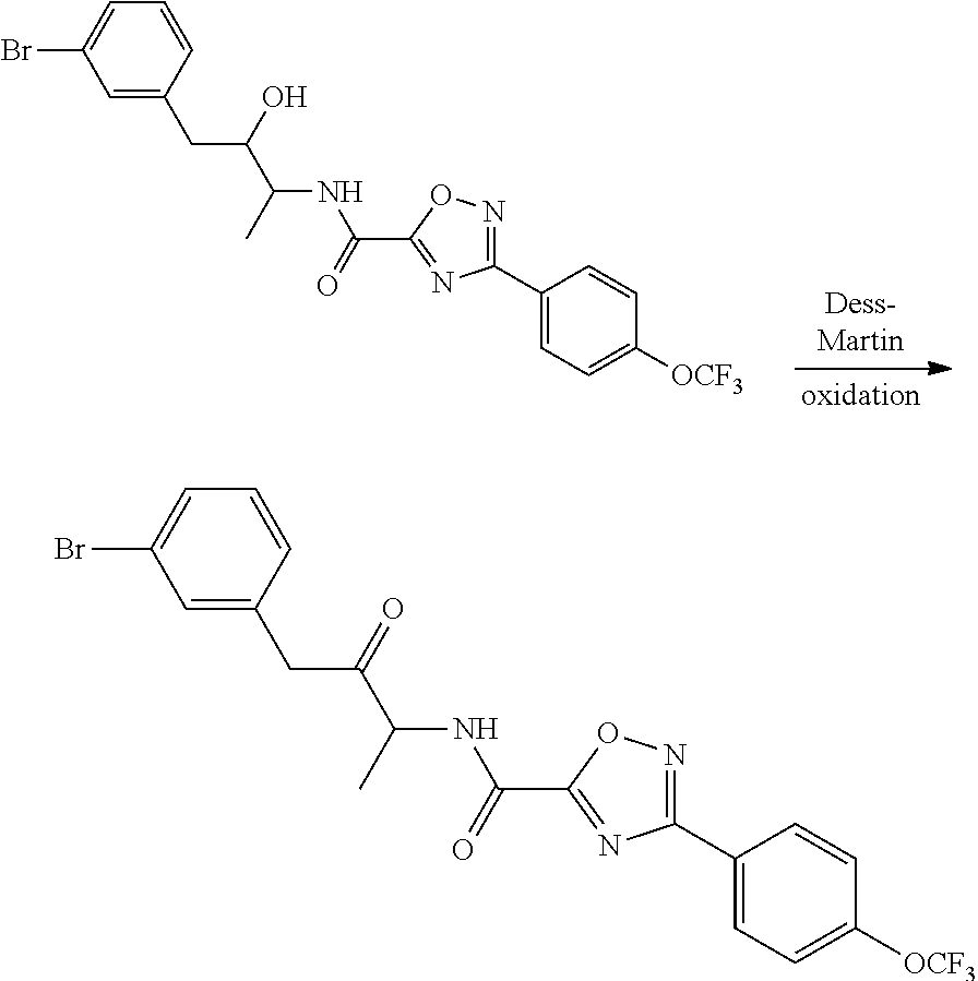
C1(C2=CC=C([OCF3])C=C2)=NOC(C(=O)NC(C(=O)CC2=CC(Br)=CC=C2)C)=N1.C1(C2=CC=C([OCF3])C=C2)=NOC(C(=O)NC(C(O)CC2=CC(Br)=CC=C2)C)=N1
